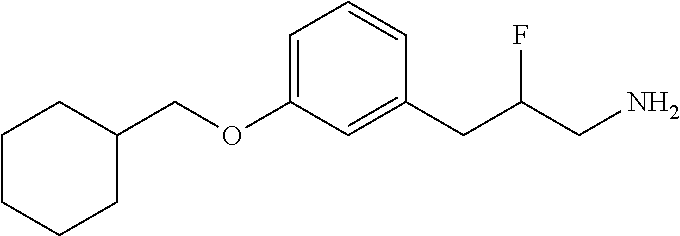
C(OC1=CC=CC(CC(CN)F)=C1)C1CCCCC1
